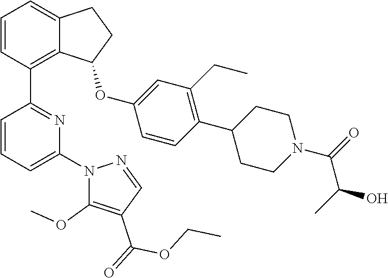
C1=CC(C2=NC(N3C(OC)=C(C(=O)OCC)C=N3)=CC=C2)=C2C(=C1)CCC2OC1=CC(CC)=C(C2CCN(C(=O)C(C)O)CC2)C=C1
